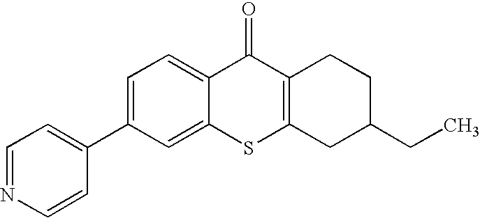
C1=NC=CC(C2=CC=C3C(=C2)SC2=C(C3=O)CCC(CC)C2)=C1
